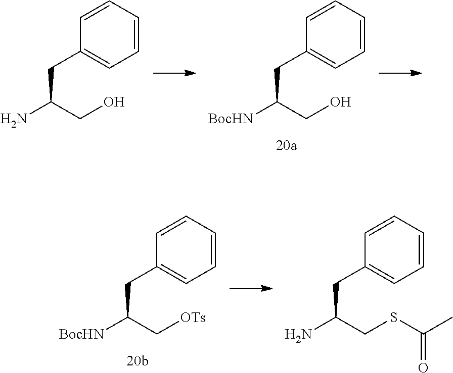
C1=CC=CC(CC([BocHN])CO)=C1.C1=CC=CC(CC(N)CO)=C1.C1=CC=CC(CC([BocHN])C[OTs])=C1.C1=CC=CC(CC(N)CSC(C)=O)=C1
